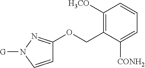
C1([H3CO])=C(COC2=NN([G])C=C2)C([CONH2])=CC=C1
